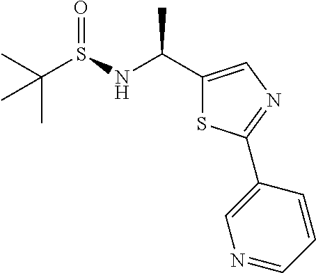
CC(S(NC(C1=CN=C(C2=CN=CC=C2)S1)C)=O)(C)C
